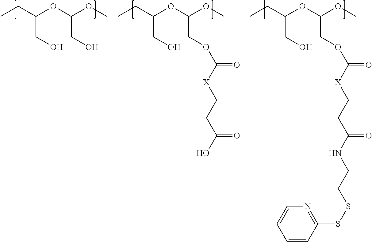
CCC(OC(OC)CO)CO.CCC(OC(OC)COC(=O)[X]CCC(O)=O)CO.CCC(OC(OC)COC(=O)[X]CCC(NCCSSC1=NC=CC=C1)=O)CO
